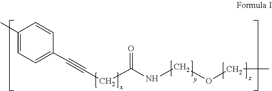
C1(C)=CC=C(C#CCC(NCOCC)=O)C=C1
